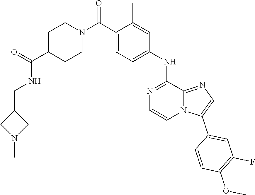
C1(C(N2CCC(C(NCC3CN(C)C3)=O)CC2)=O)=CC=C(NC2=NC=CN3C2=NC=C3C2=CC(F)=C(OC)C=C2)C=C1C
